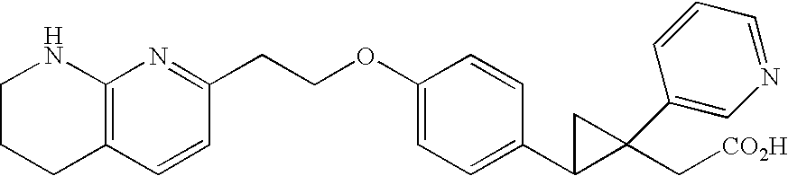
C12=C(CCCN1)C=CC(CCOC1=CC=C(C3CC3(C[CO2H])C3=CN=CC=C3)C=C1)=N2
